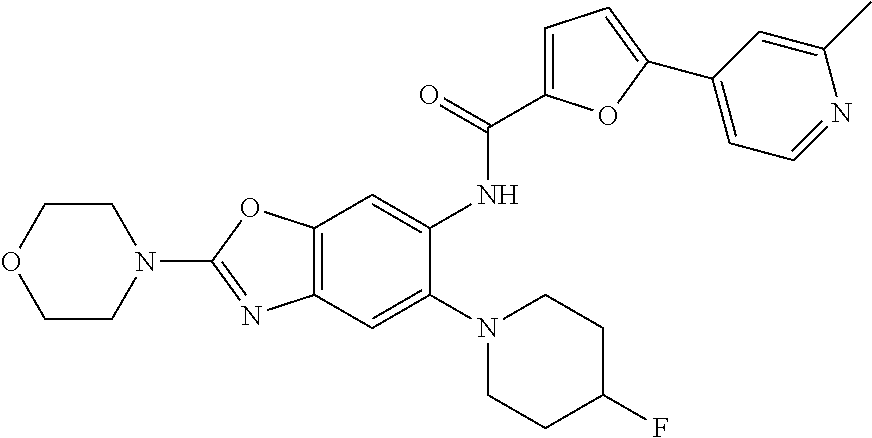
C12=C(OC(N3CCOCC3)=N1)C=C(NC(=O)C1=CC=C(C3=CC=NC(C)=C3)O1)C(N1CCC(F)CC1)=C2
